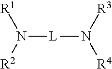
[R1]N([R2])[L]N([R3])[R4]
